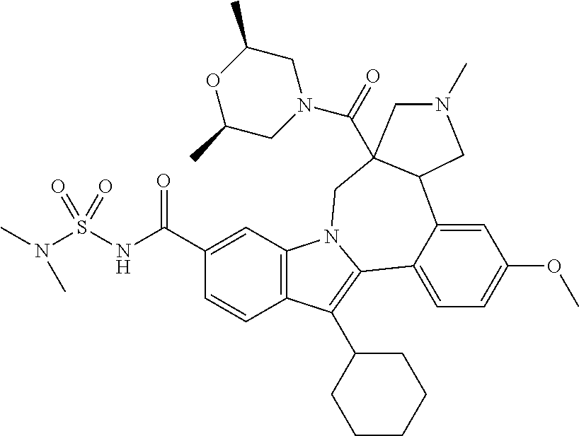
C12=C(C(C3CCCCC3)=C3C4=CC=C(OC)C=C4C4CN(C)CC4(C(=O)N4CC(C)OC(C)C4)CN13)C=CC(C(NS(N(C)C)(=O)=O)=O)=C2
